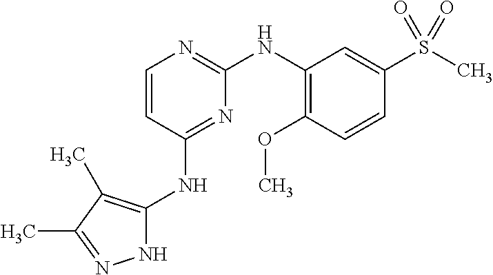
N1C(NC2=NC(NC3=C(OC)C=CC(S(C)(=O)=O)=C3)=NC=C2)=C(C)C(C)=N1
